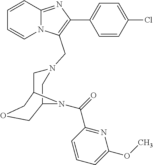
C1=CC2=NC(C3=CC=C(Cl)C=C3)=C(CN3CC4COCC(C3)N4C(=O)C3=NC(OC)=CC=C3)N2C=C1
